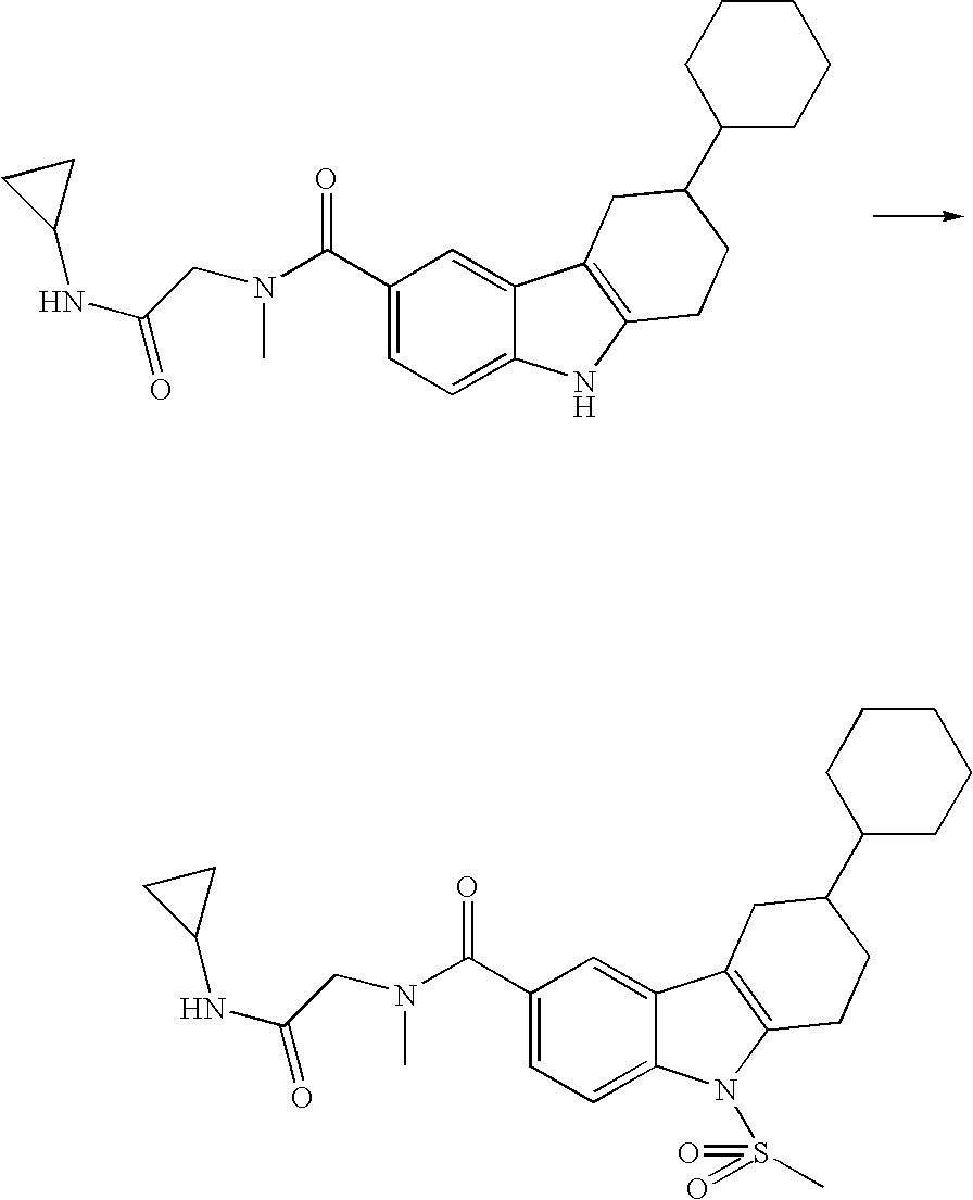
C1(C(=O)N(CC(NC2CC2)=O)C)=CC=C2C(=C1)C1=C(N2)CCC(C2CCCCC2)C1.C1(C(=O)N(CC(NC2CC2)=O)C)=CC=C2C(=C1)C1=C(N2S(=O)(=O)C)CCC(C2CCCCC2)C1
